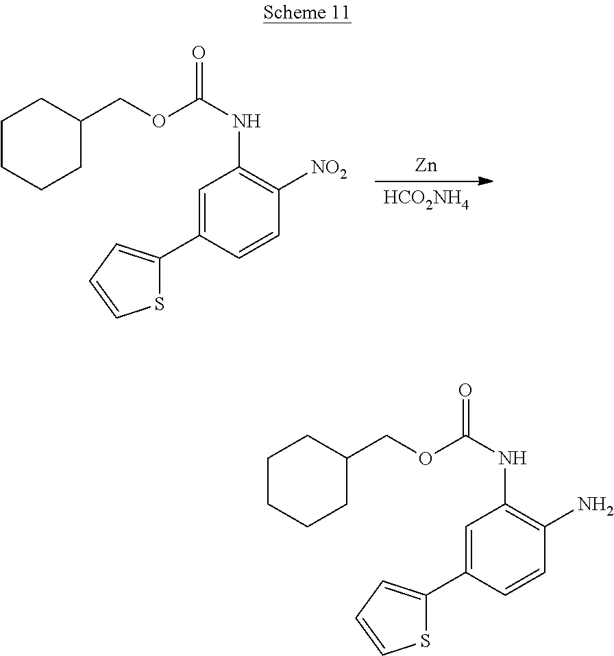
[HCO2NH4].[Zn].C1=C(C2=CC=CS2)C=CC([NO2])=C1NC(OCC1CCCCC1)=O.C1=C(C2=CC=CS2)C=CC(N)=C1NC(OCC1CCCCC1)=O
